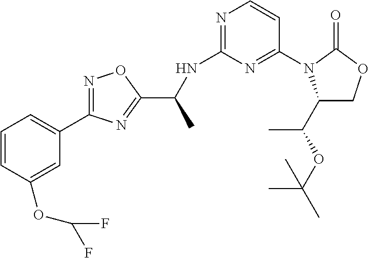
C1=CC(OC(F)F)=CC(C2=NOC(C(NC3=NC=CC(N4C(C(OC(C)(C)C)C)COC4=O)=N3)C)=N2)=C1
